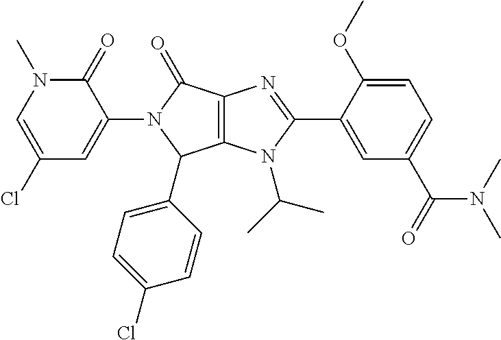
C12=C(N(C(C)C)C(C3=CC(C(N(C)C)=O)=CC=C3OC)=N1)C(C1=CC=C(Cl)C=C1)N(C1=CC(Cl)=CN(C)C1=O)C2=O
